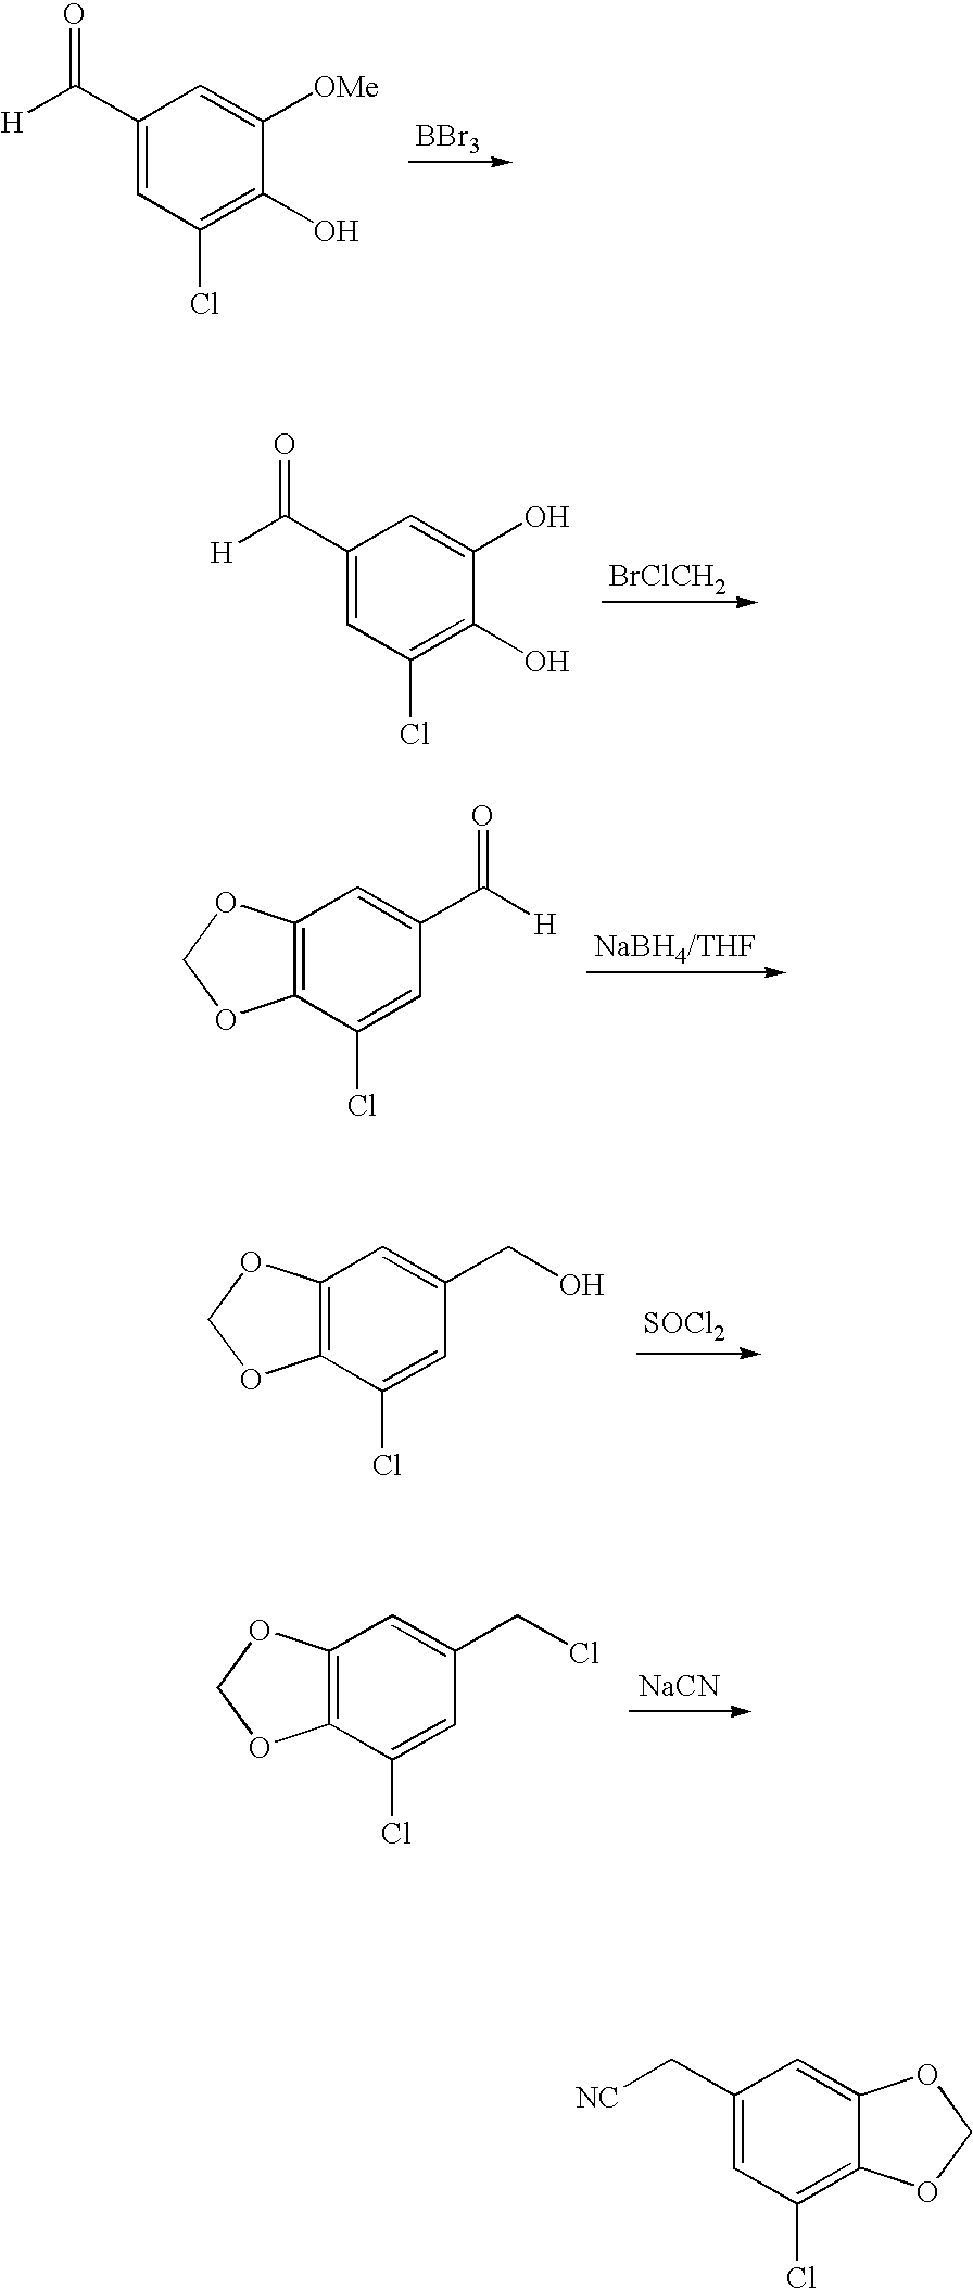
[H]C(C1=CC(Cl)=C(O)C([OMe])=C1)=O.[BBr3].[H]C(C1=CC(Cl)=C(O)C(O)=C1)=O.[BrClCH2].C12=C(OCO1)C=C(C([H])=O)C=C2Cl.C12=C(OCO1)C=C(CO)C=C2Cl.[SOCl2].C12=C(OCO1)C=C(CCl)C=C2Cl.[NaCN].[NC]CC1=CC(Cl)=C2C(=C1)OCO2
